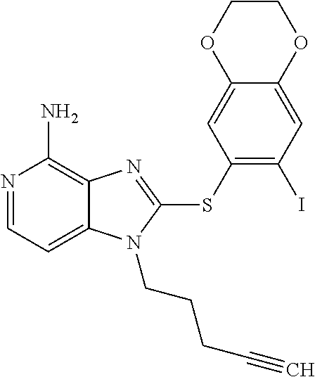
N1=CC=C2C(=C1N)N=C(SC1=C(I)C=C3C(=C1)OCCO3)N2CCCC#C
